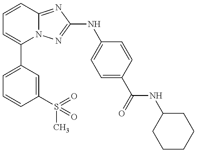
C1=C(C2=CC=CC3=NC(NC4=CC=C(C(NC5CCCCC5)=O)C=C4)=NN23)C=C(S(=O)(C)=O)C=C1
